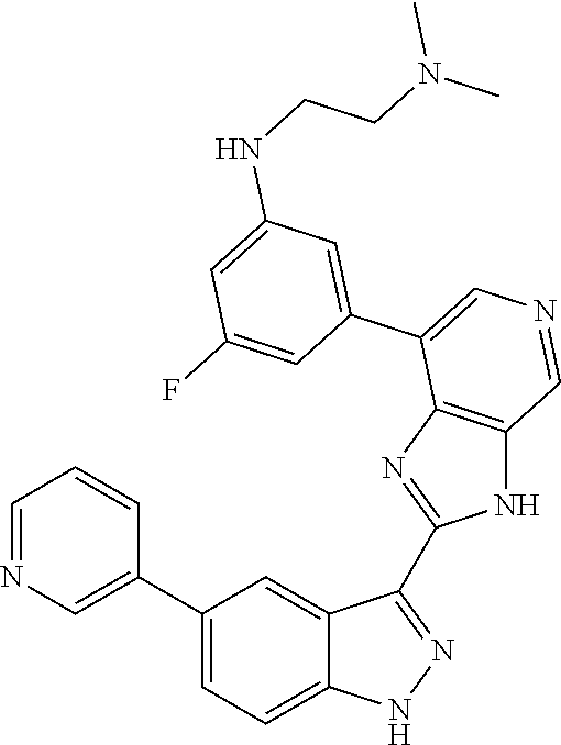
C1(C2=CN=CC=C2)=CC=C2C(=C1)C(C1=NC3=C(N1)C=NC=C3C1=CC(NCCN(C)C)=CC(F)=C1)=NN2
